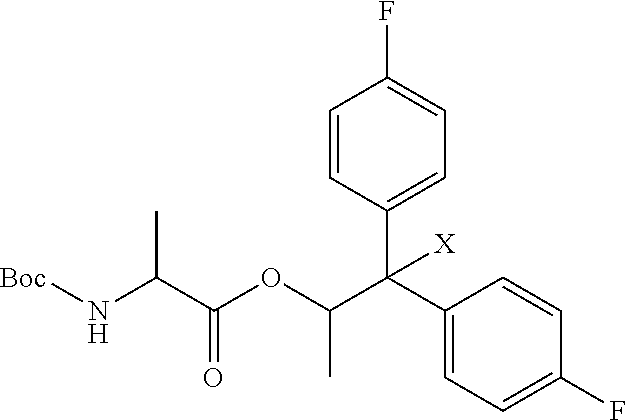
N(C(C(=O)OC(C(C1=CC=C(F)C=C1)(C1=CC=C(F)C=C1)[X])C)C)[Boc]
